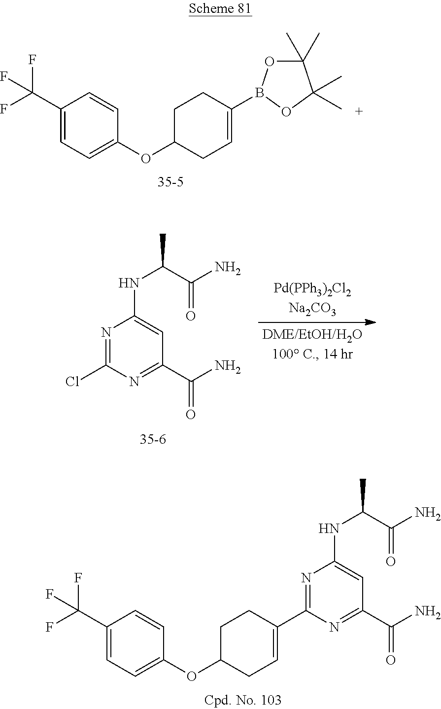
N1=C(C2=CCC(OC3=CC=C(C(F)(F)F)C=C3)CC2)N=C(C(N)=O)C=C1NC(C)C(N)=O.C1(C(F)(F)F)=CC=C(OC2CC=C(B3OC(C)(C)C(C)(C)O3)CC2)C=C1.N1=C(Cl)N=C(C(N)=O)C=C1NC(C)C(N)=O
